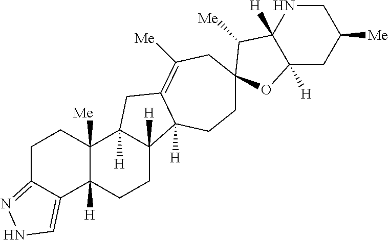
C1C2=NNC=C2C2([H])C([Me])(C1)C1([H])C([H])(CC2)C2([H])C(=C([Me])CC3(CC2)C([Me])C2([H])C([H])(CC([Me])CN2)O3)C1
